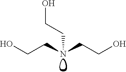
C(CN(CCO)CCO)O
